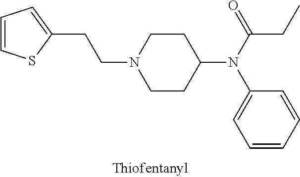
C1CC(N(C(=O)CC)C2=CC=CC=C2)CCN1CCC1=CC=CS1
